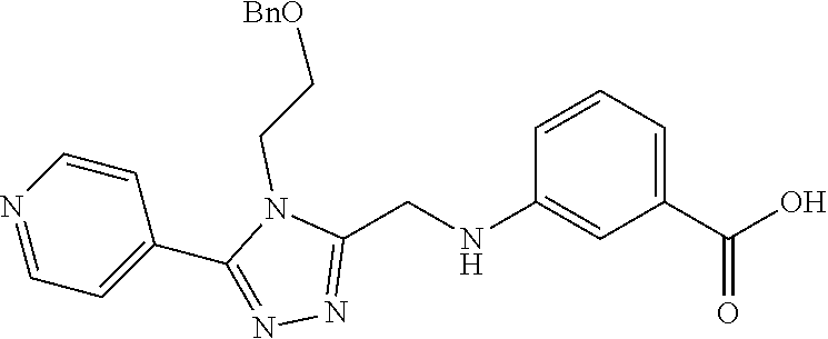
OC(C1=CC=CC(NCC2=NN=C(C3=CC=NC=C3)N2CC[BnO])=C1)=O
